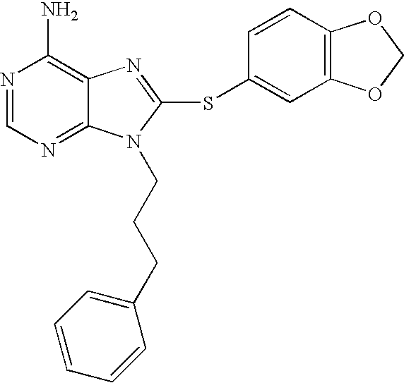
N1=CN=C2C(=C1N)N=C(SC1=CC3=C(C=C1)OCO3)N2CCCC1=CC=CC=C1
